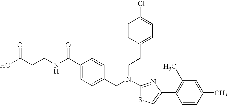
C(CCNC(C1=CC=C(CN(CCC2=CC=C(Cl)C=C2)C2=NC(C3=C(C)C=C(C)C=C3)=CS2)C=C1)=O)(O)=O
